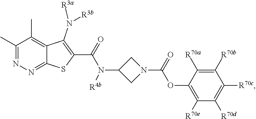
C1(C)=NN=C2C(=C1C)C(N([R3a])[R3b])=C(C(N(C1CN(C(OC3=C([R70e])C([R70d])=C([R70c])C([R70b])=C3[R70a])=O)C1)[R4b])=O)S2
